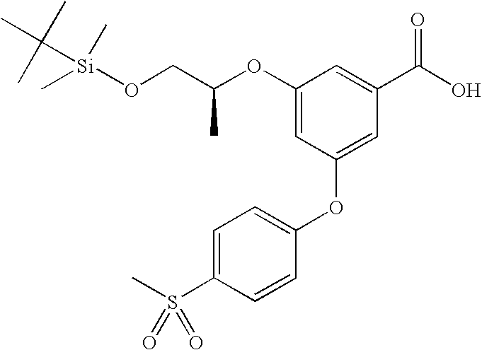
O(CC(OC1=CC(OC2=CC=C(S(C)(=O)=O)C=C2)=CC(C(O)=O)=C1)C)[Si](C)(C)C(C)(C)C
